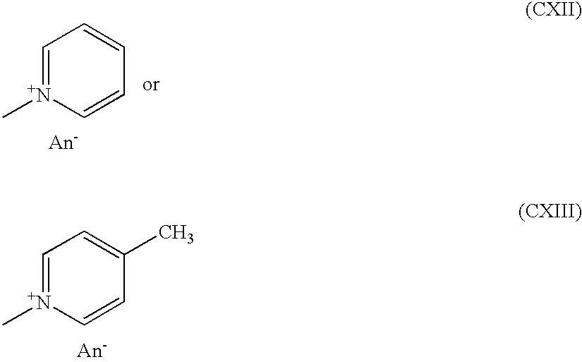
C1=[N+](C)C=CC=C1.C1=[N+](C)C=CC(C)=C1
